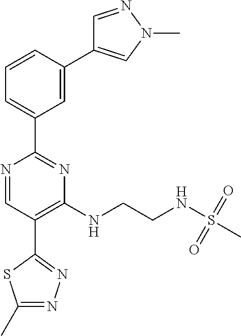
C1=C(C2=CN(C)N=C2)C=CC=C1C1=NC(NCCNS(C)(=O)=O)=C(C2=NN=C(C)S2)C=N1
